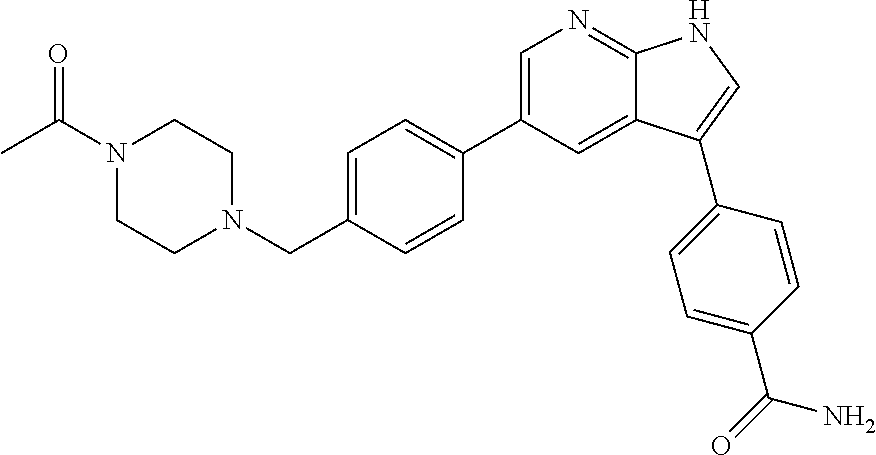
N1(C(C)=O)CCN(CC2=CC=C(C3=CN=C4C(=C3)C(C3=CC=C(C(N)=O)C=C3)=CN4)C=C2)CC1
